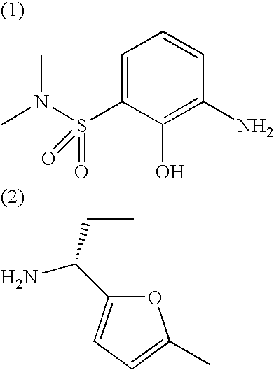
O1C(C(CC)N)=CC=C1C.C1=C(S(N(C)C)(=O)=O)C(O)=C(N)C=C1
